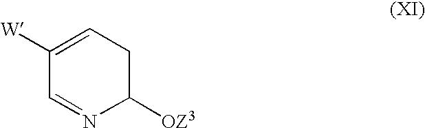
C1([OZ3])CC=C([W])C=N1
